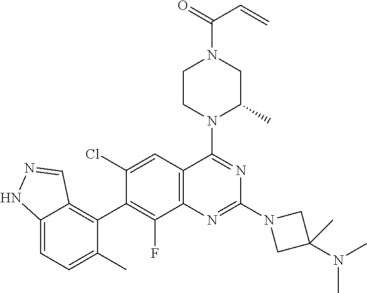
C12=CC=C(C)C(C3=C(F)C4=C(C=C3Cl)C(N3C(C)CN(C(=O)C=C)CC3)=NC(N3CC(N(C)C)(C)C3)=N4)=C1C=NN2
